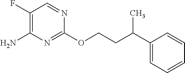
C(COC1=NC(N)=C(F)C=N1)C(C1=CC=CC=C1)C
